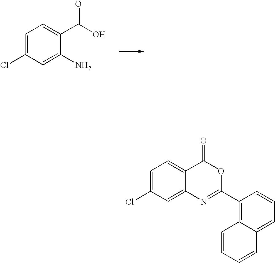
C1=C(Cl)C=C(N)C(C(O)=O)=C1.C1=C(Cl)C=C2C(=C1)C(=O)OC(C1=C3C(=CC=C1)C=CC=C3)=N2
